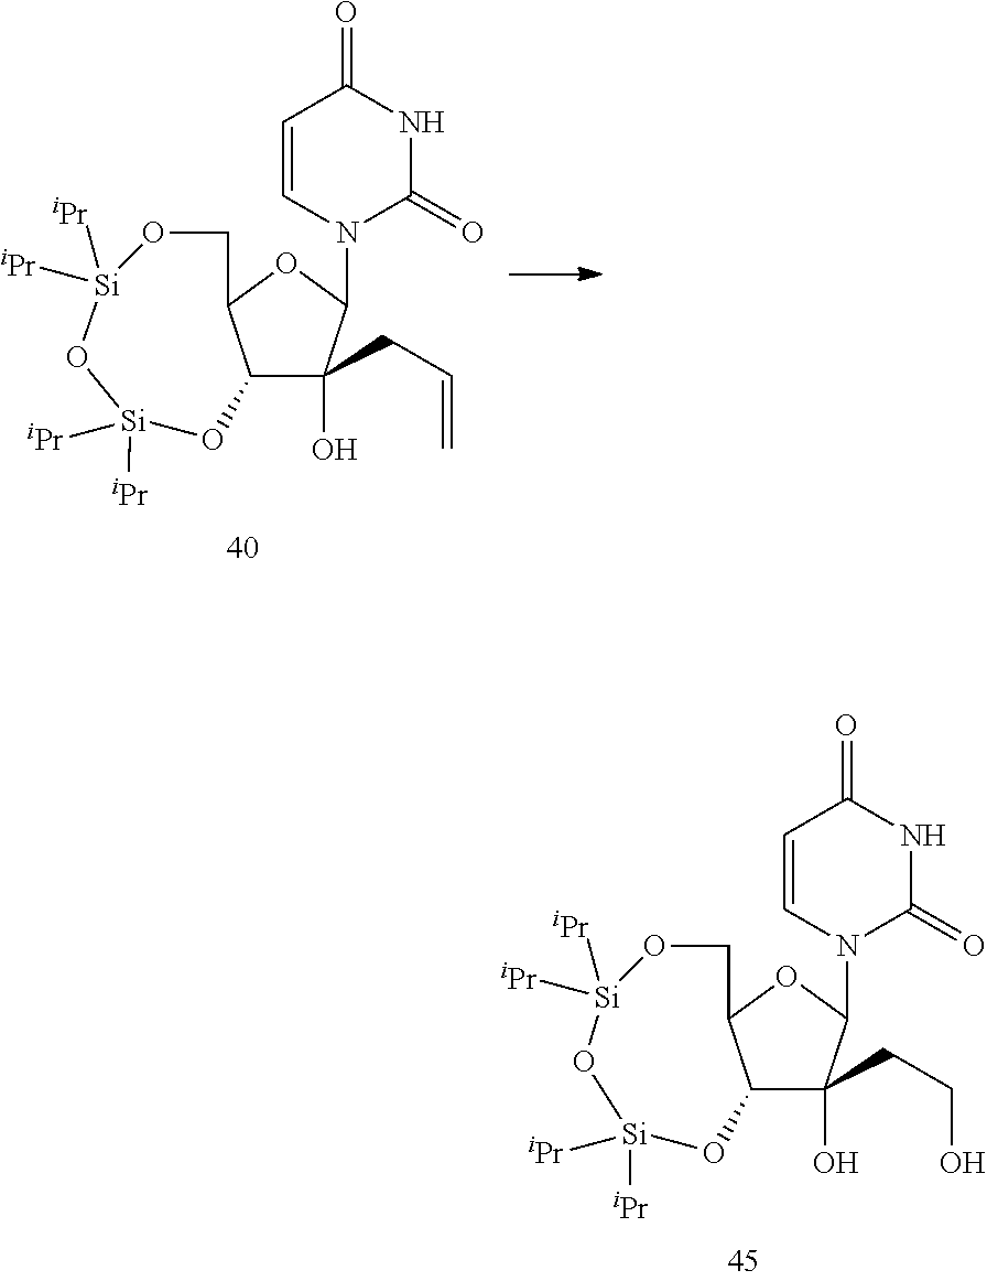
C1=CN(C2OC3C(O[Si]([iPr])([iPr])O[Si]([iPr])([iPr])OC3)C2(O)CCO)C(=O)NC1=O.C1=CN(C2OC3C(O[Si]([iPr])([iPr])O[Si]([iPr])([iPr])OC3)C2(O)CC=C)C(=O)NC1=O
